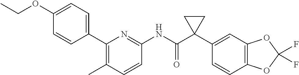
C1(C2=CC=C(OCC)C=C2)=C(C)C=CC(NC(C2(C3=CC4=C(C=C3)OC(F)(F)O4)CC2)=O)=N1
